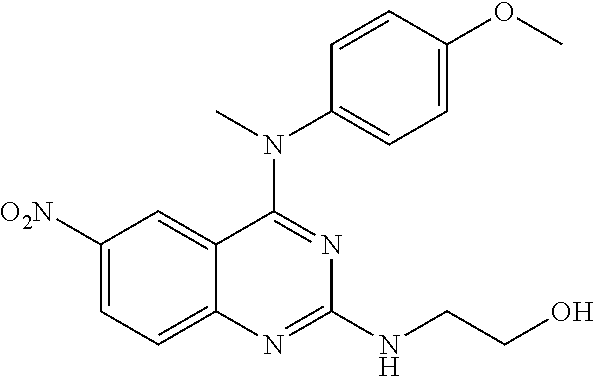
C12=CC([O2N])=CC=C1N=C(NCCO)N=C2N(C)C1=CC=C(OC)C=C1
